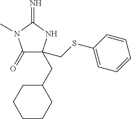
C1(=O)C(CC2CCCCC2)(CSC2=CC=CC=C2)NC(=N)N1C
